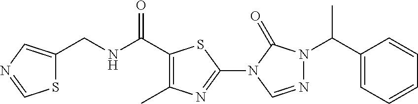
S1C(CNC(C2=C(C)N=C(N3C(=O)N(C(C4=CC=CC=C4)C)N=C3)S2)=O)=CN=C1
